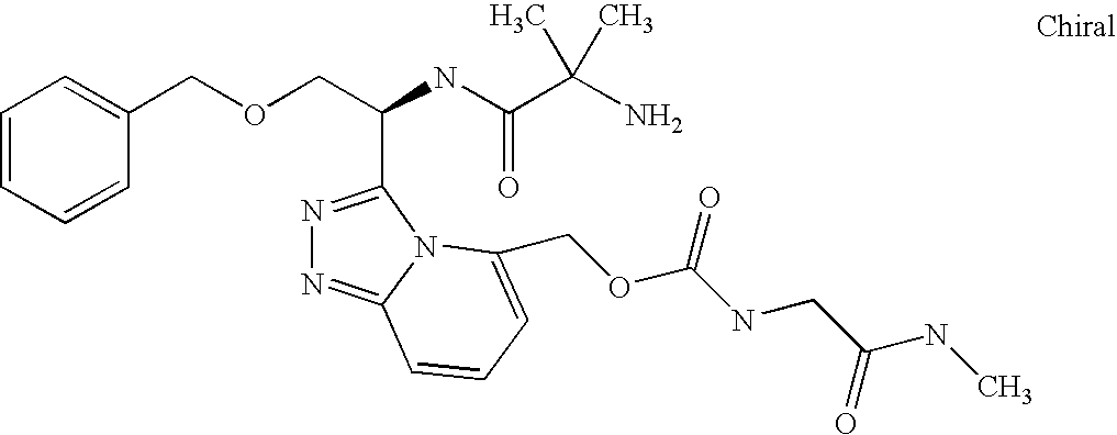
N1=C(C(COCC2=CC=CC=C2)NC(C(N)(C)C)=O)N2C(=N1)C=CC=C2COC(NCC(=O)NC)=O
